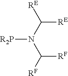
[R2P]N(C([RE])[RE])C([RF])[RF]
